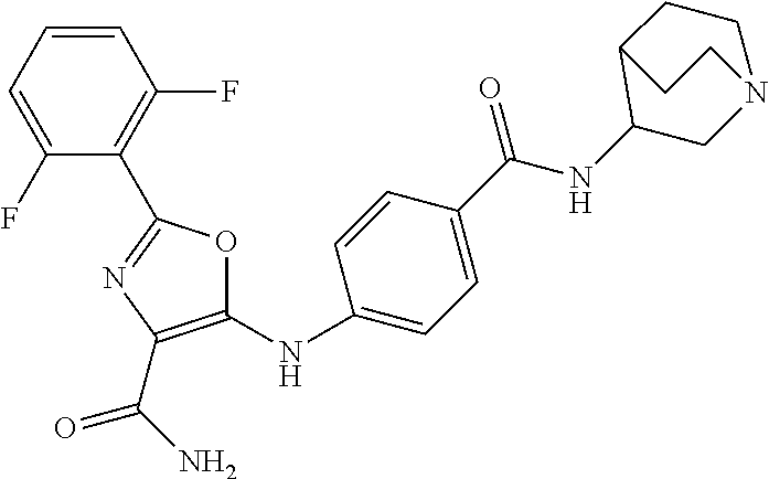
C1(NC2=CC=C(C(NC3CN4CCC3CC4)=O)C=C2)=C(C(N)=O)N=C(C2=C(F)C=CC=C2F)O1
